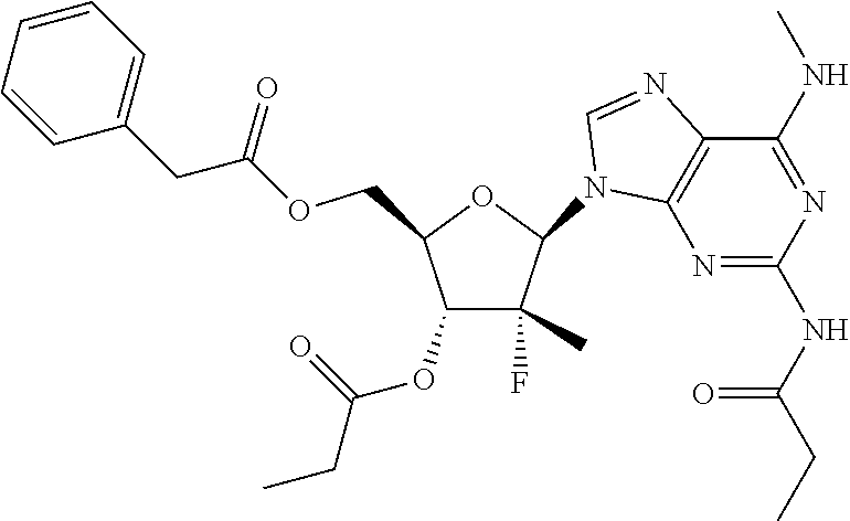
C1(F)(C)C(OC(=O)CC)C(COC(CC2=CC=CC=C2)=O)OC1N1C2=C(N=C1)C(NC)=NC(NC(CC)=O)=N2
